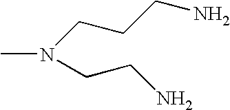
CN(CCCN)CCN
